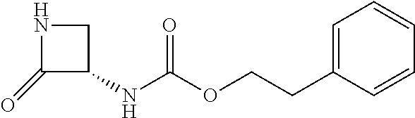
C1(=O)C(NC(OCCC2=CC=CC=C2)=O)CN1
